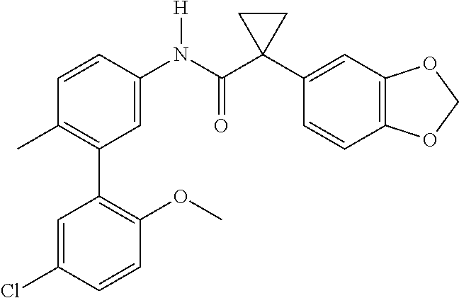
C1=C(N(C(C2(C3=CC4=C(C=C3)OCO4)CC2)=O)[H])C=CC(C)=C1C1=C(OC)C=CC(Cl)=C1
